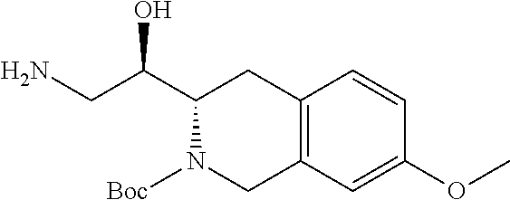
C12=C(C=C(OC)C=C1)CN([Boc])C(C(CN)O)C2
